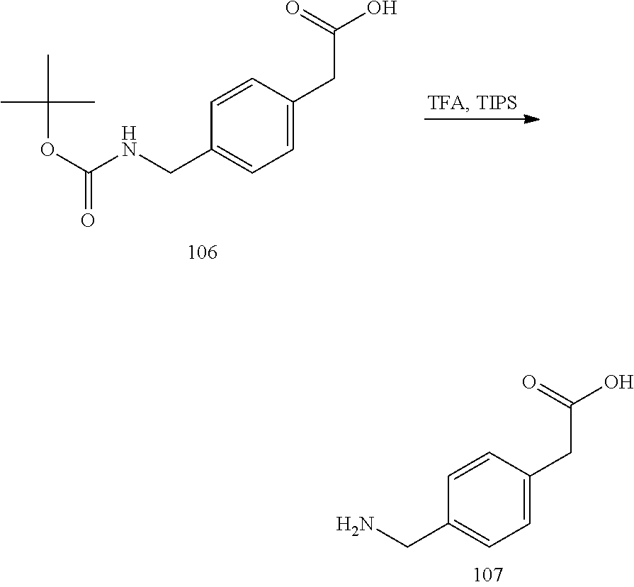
C1=CC(CNC(OC(C)(C)C)=O)=CC=C1CC(O)=O.C1=CC(CN)=CC=C1CC(O)=O
